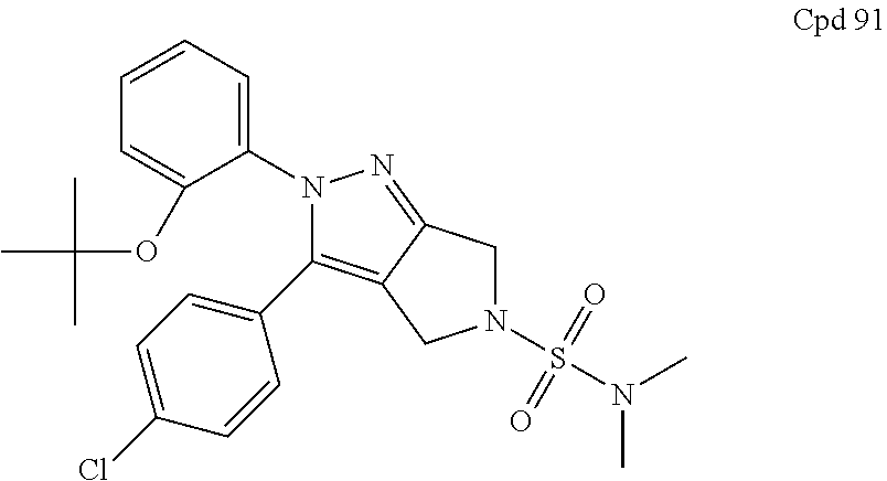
C12=C(C3=CC=C(Cl)C=C3)N(C3=CC=CC=C3OC(C)(C)C)N=C1CN(S(=O)(=O)N(C)C)C2
